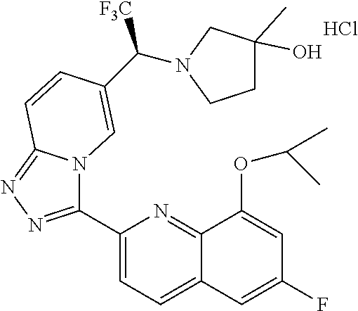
C1(C2=NN=C3N2C=C(C([F3C])N2CCC(C)(O)C2)C=C3)=CC=C2C(=N1)C(OC(C)C)=CC(F)=C2.Cl
